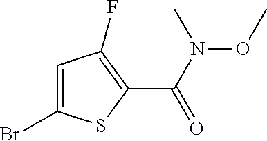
C1=C(Br)SC(C(N(C)OC)=O)=C1F
